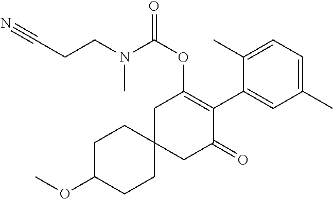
C1C(OC)CCC2(C1)CC(=O)C(C1=CC(C)=CC=C1C)=C(OC(N(CCC#N)C)=O)C2
